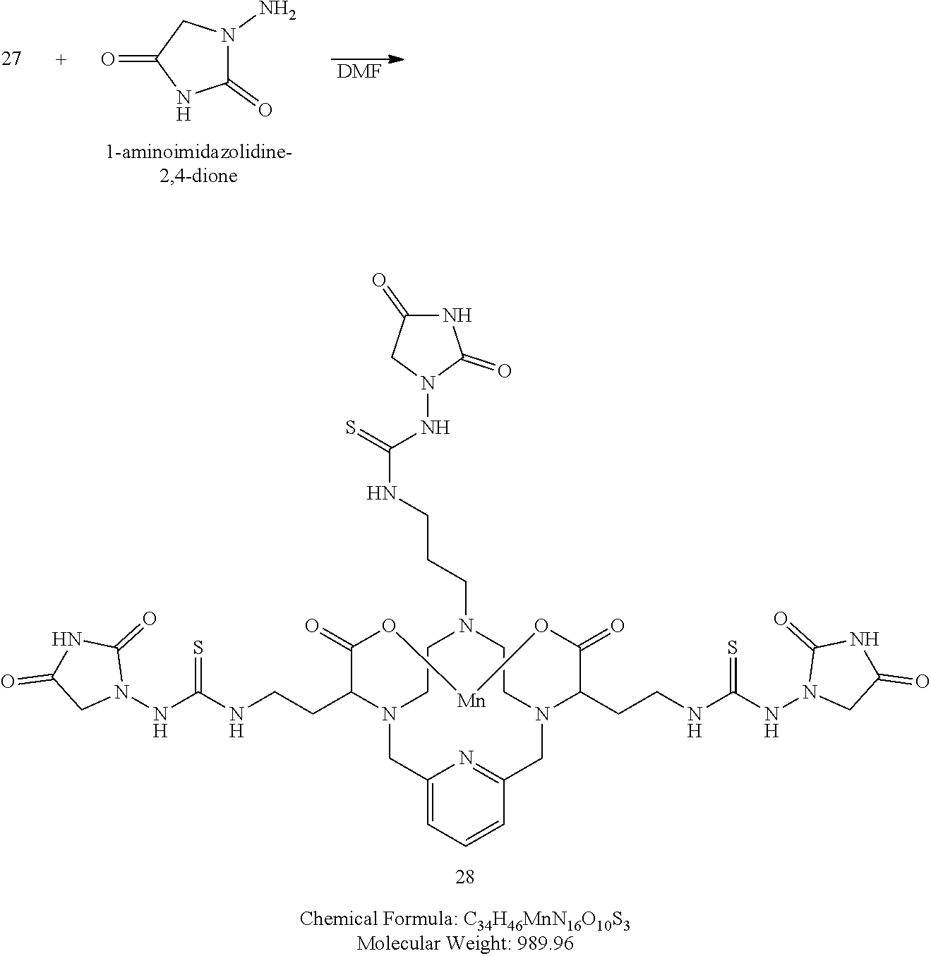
[DMF].C1(=O)N(N)CC(=O)N1.C1CN2CC3=CC=CC(=N3)CN(CCN1CCCNC(=S)NN1C(=O)NC(=O)C1)C(CCNC(NN1C(=O)NC(=O)C1)=S)C(=O)O[Mn]OC(=O)C2CCNC(NN1C(=O)NC(=O)C1)=S
